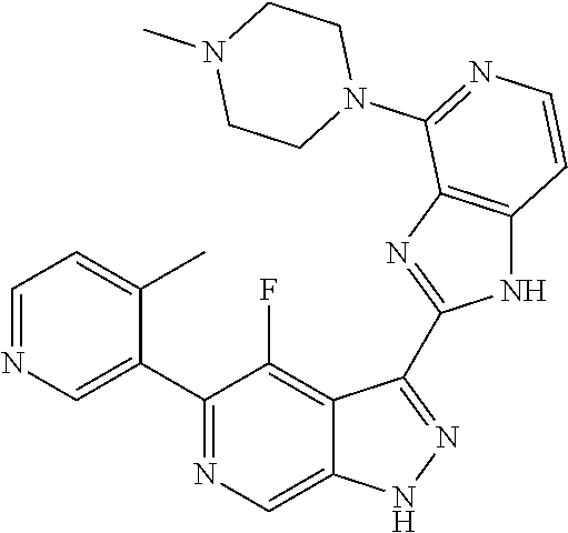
C1=NC=C(C2=NC=C3C(=C2F)C(C2=NC4=C(N2)C=CN=C4N2CCN(C)CC2)=NN3)C(C)=C1
